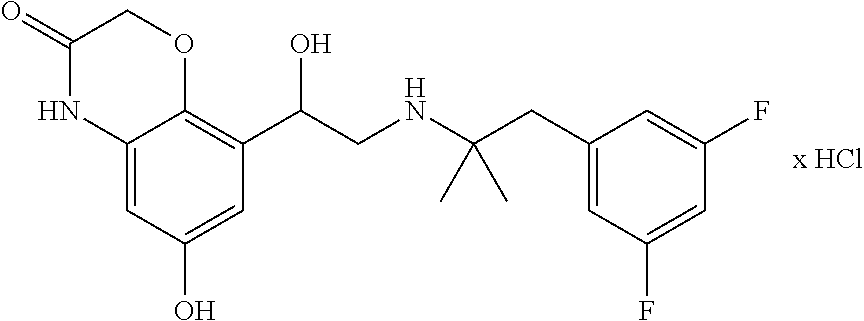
C12=CC(O)=CC(C(CNC(CC3=CC(F)=CC(F)=C3)(C)C)O)=C1OCC(=O)N2
